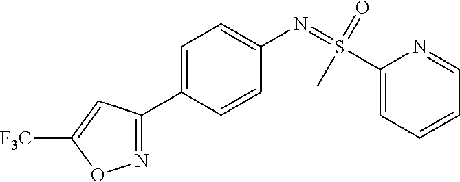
N1=C(C2=CC=C(N=S(C3=CC=CC=N3)(=O)C)C=C2)C=C([F3C])O1
